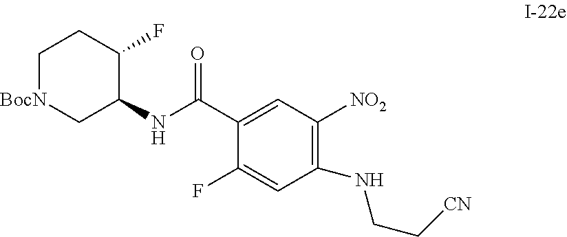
N(C1=C([NO2])C=C(C(NC2C[BocN]CCC2F)=O)C(F)=C1)CC[CN]
